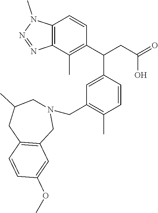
C1=C(C(CC(O)=O)C2=C(C)C3=C(C=C2)N(C)N=N3)C=CC(C)=C1CN1CC(C)CC2=C(C1)C=C(OC)C=C2
